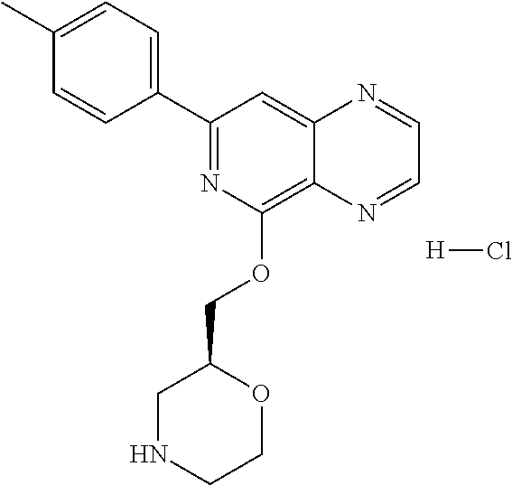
C1(C2=CC=C(C)C=C2)=NC(OCC2CNCCO2)=C2C(=C1)N=CC=N2.[H]Cl
